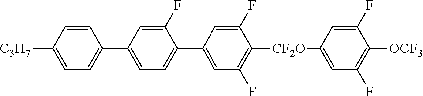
C1(C2=CC=C([C3H7])C=C2)=CC=C(C2=CC(F)=C([CF2O]C3=CC(F)=C([OCF3])C(F)=C3)C(F)=C2)C(F)=C1
